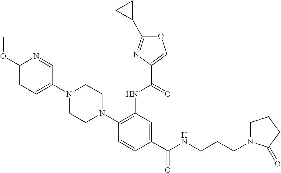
C1=C(OC)N=CC(N2CCN(C3=C(NC(=O)C4=COC(C5CC5)=N4)C=C(C(NCCCN4CCCC4=O)=O)C=C3)CC2)=C1
